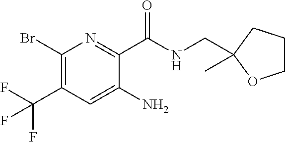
C1(Br)=C(C(F)(F)F)C=C(N)C(C(NCC2(C)OCCC2)=O)=N1
